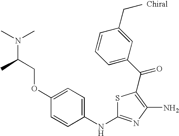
N(C(COC1=CC=C(NC2=NC(N)=C(C(=O)C3=CC=CC(CC)=C3)S2)C=C1)C)(C)C
